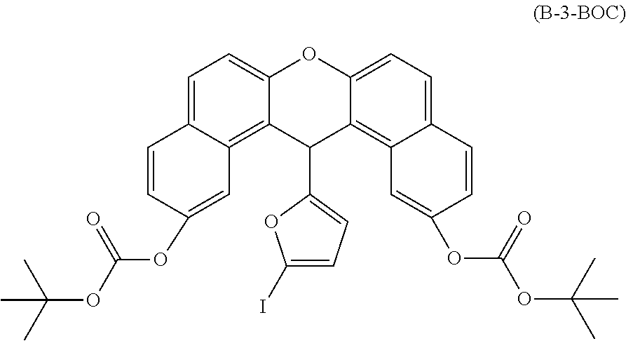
C1=C2C(=C3C(=C1)OC1=CC=C4C(=C1C3C1=CC=C(I)O1)C=C(OC(=O)OC(C)(C)C)C=C4)C=C(OC(=O)OC(C)(C)C)C=C2
